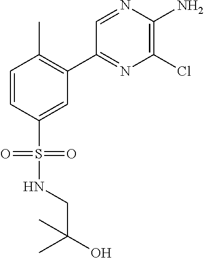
C1(C2=C(C)C=CC(S(NCC(O)(C)C)(=O)=O)=C2)=NC(Cl)=C(N)N=C1
